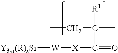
CCC(C)([R1])C(=O)[X][W][Y3-x(R)xSi]
